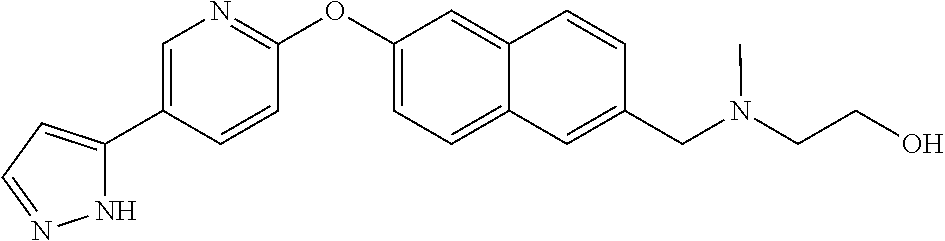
N1C(C2=CN=C(OC3=CC=C4C(=C3)C=CC(CN(CCO)C)=C4)C=C2)=CC=N1
